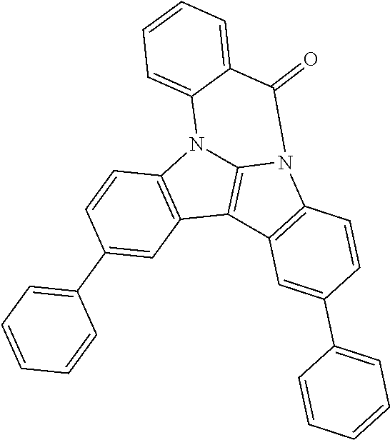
C12=C(N3C4=C1C1=C(N4C(=O)C4=CC=CC=C34)C=CC(C3=CC=CC=C3)=C1)C=CC(C1=CC=CC=C1)=C2
